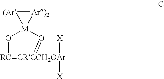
O1[RC]=[CRCCH2OAr]([X])([X])=O[M]12[Ar)2][(Ar]2
